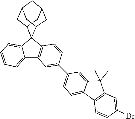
C1=C2C(C)(C)C3=C(C2=CC=C1C1=CC2=C(C4(C5=CC=CC=C52)C2CC5CC(CC4C5)C2)C=C1)C=CC(Br)=C3
